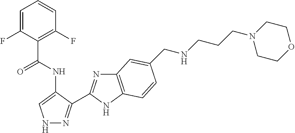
C1=C(F)C(C(NC2=CNN=C2C2=NC3=C(N2)C=CC(CNCCCN2CCOCC2)=C3)=O)=C(F)C=C1
